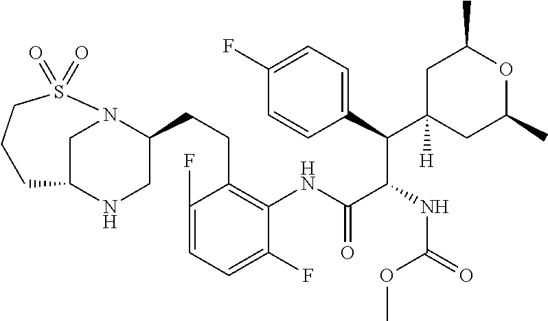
C1C2NCC(CCC3=C(NC(C(NC(=O)OC)C(C4=CC=C(F)C=C4)C4([H])CC(C)OC(C)C4)=O)C(F)=CC=C3F)N1S(=O)(=O)CCC2
